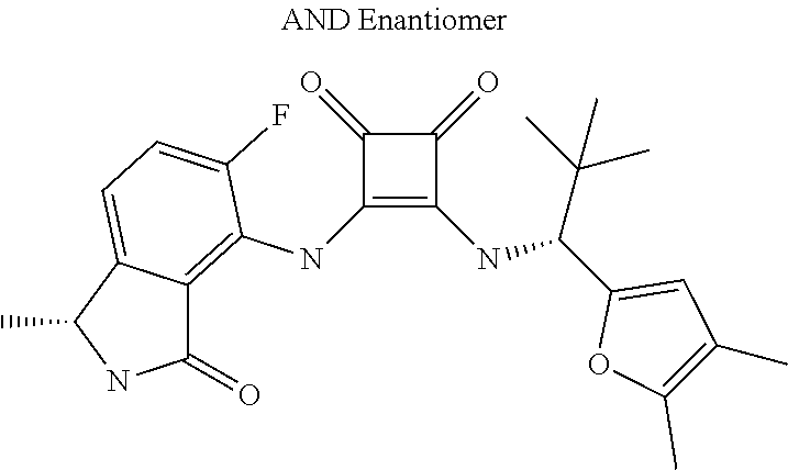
C1(NC2=C3C(=CC=C2F)C(C)NC3=O)=C(NC(C2=CC(C)=C(C)O2)C(C)(C)C)C(=O)C1=O
